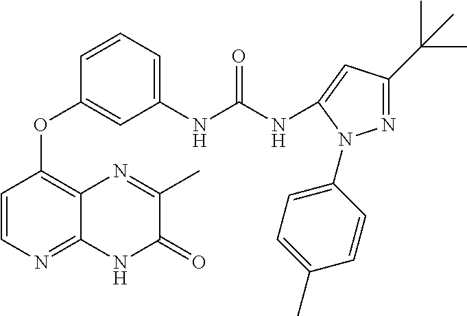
C1=C(NC(NC2=CC(C(C)(C)C)=NN2C2=CC=C(C)C=C2)=O)C=C(OC2=C3C(=NC=C2)NC(=O)C(C)=N3)C=C1
